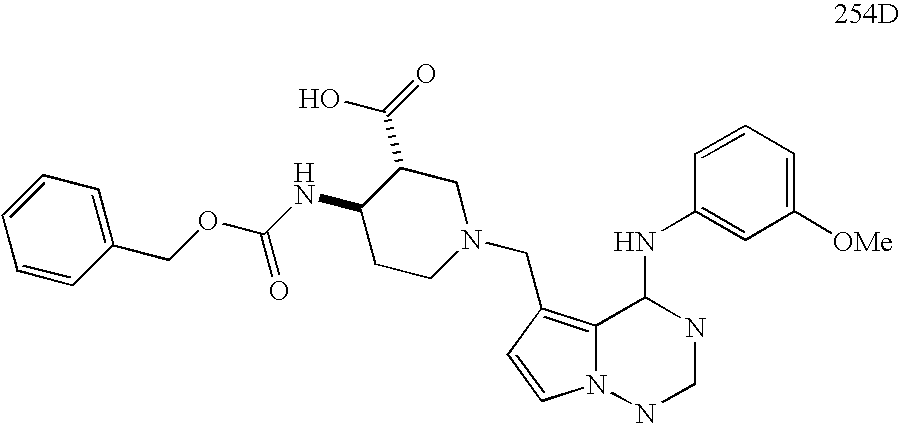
C1([OMe])=CC=CC(NC2C3=C(CN4CC(C(=O)O)C(NC(OCC5=CC=CC=C5)=O)CC4)C=CN3NCN2)=C1
